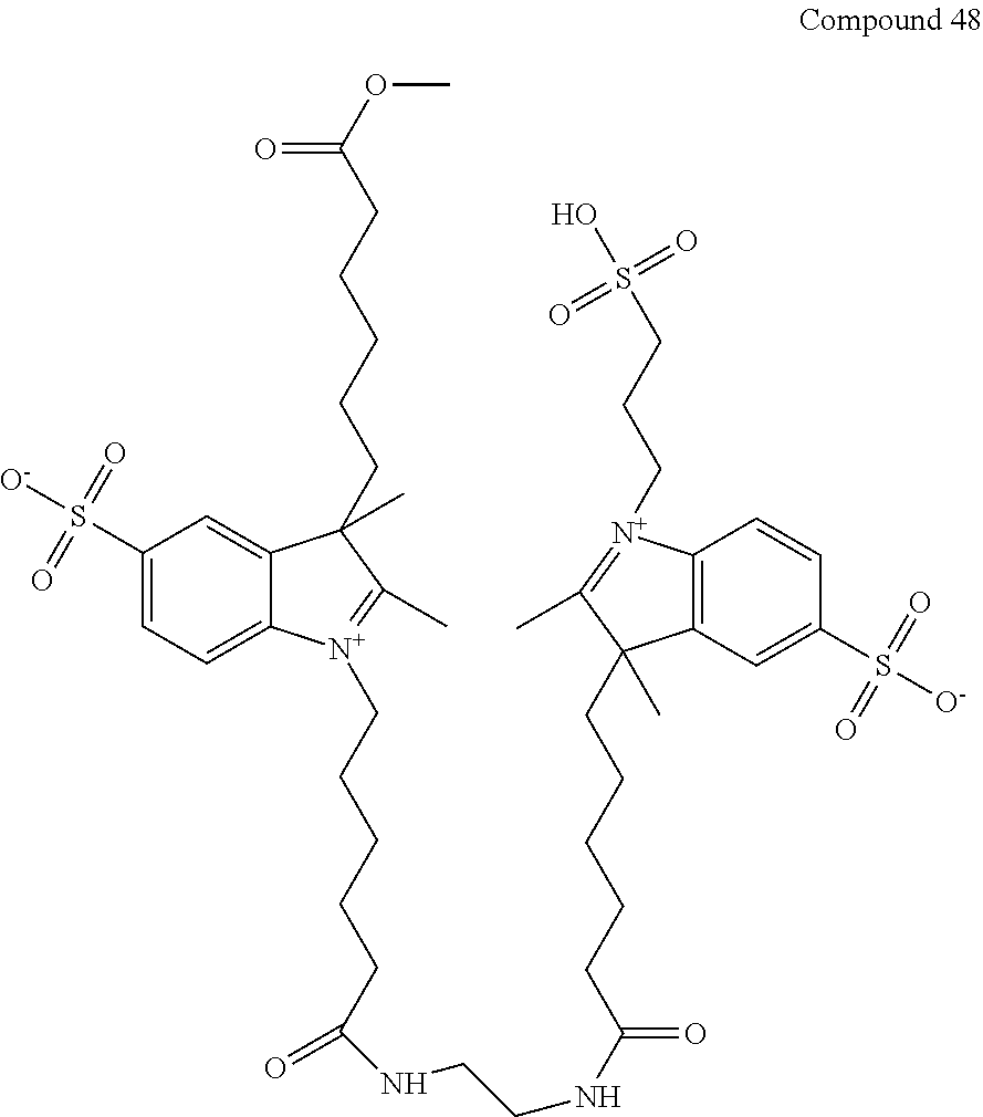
C1(S([O-])(=O)=O)=CC=C2C(=C1)C(CCCCCC(OC)=O)(C)C(C)=[N+]2CCCCCC(=O)NCCNC(CCCCCC1(C)C2=C(C=CC(S([O-])(=O)=O)=C2)[N+](CCCS(O)(=O)=O)=C1C)=O
